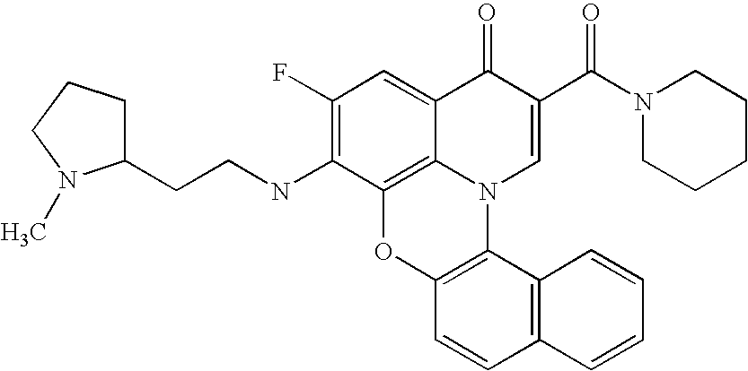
C1(F)=C(NCCC2CCCN2C)C2=C3C(=C1)C(=O)C(C(N1CCCCC1)=O)=CN3C1=C(O2)C=CC2=C1C=CC=C2
